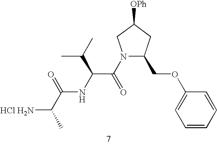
N1(C(=O)C(NC(C(C)[HCl H2N])=O)C(C)C)C(COC2=CC=CC=C2)CC([OPh])C1
